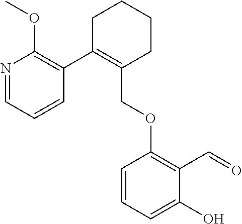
C1C(C2=C(OC)N=CC=C2)=C(COC2=C(C=O)C(O)=CC=C2)CCC1
